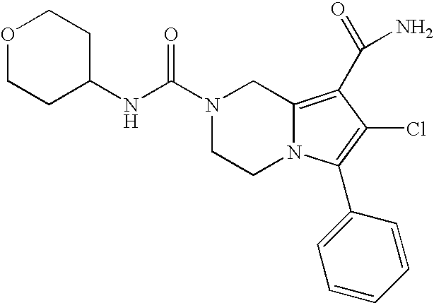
N(C(N1CCN2C(=C(C(N)=O)C(Cl)=C2C2=CC=CC=C2)C1)=O)C1CCOCC1
